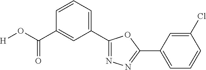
[H]OC(C1=CC(C2=NN=C(C3=CC=CC(Cl)=C3)O2)=CC=C1)=O
